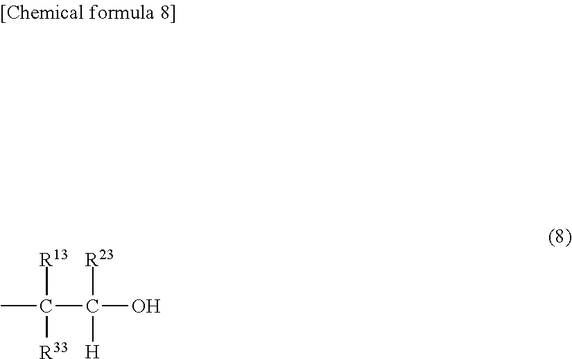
C(C([R23])([H])O)([R13])([R33])C
